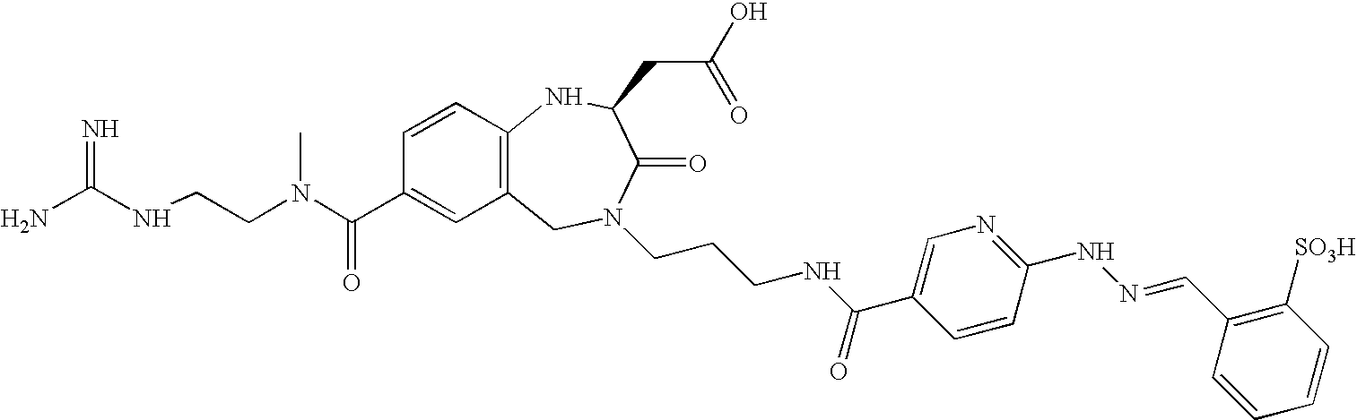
C(NCCN(C(C1=CC2=C(C=C1)NC(CC(O)=O)C(=O)N(CCCNC(=O)C1=CN=C(NN=CC3=C([SO3H])C=CC=C3)C=C1)C2)=O)C)(=N)N
